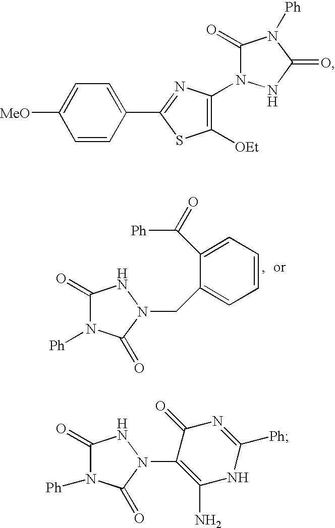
C1(=O)N([Ph])C(=O)N(CC2=CC=CC=C2C([Ph])=O)N1.C1(C2=NC(N3C(=O)N([Ph])C(=O)N3)=C([OEt])S2)=CC=C([MeO])C=C1.C1(=O)N([Ph])C(=O)N(C2=C(N)NC([Ph])=NC2=O)N1
